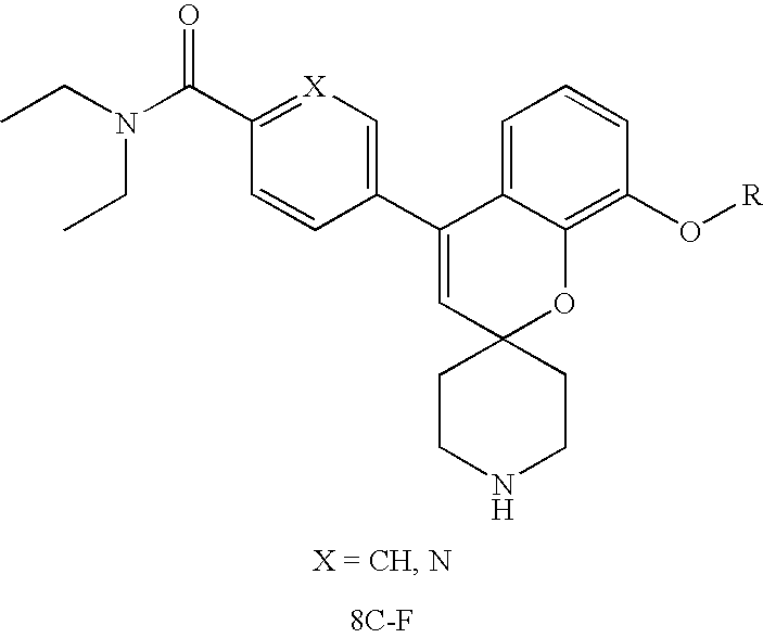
C1=C2C(=C(O[R])C=C1)OC1(C=C2C2=C[X]=C(C(N(CC)CC)=O)C=C2)CCNCC1
